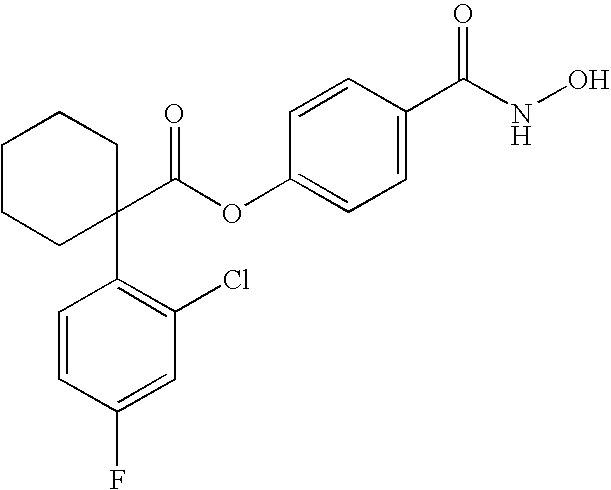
C1=CC(C(NO)=O)=CC=C1OC(C1(C2=C(Cl)C=C(F)C=C2)CCCCC1)=O
